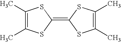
CC1=C(C)SC(=C2SC(C)=C(C)S2)S1
